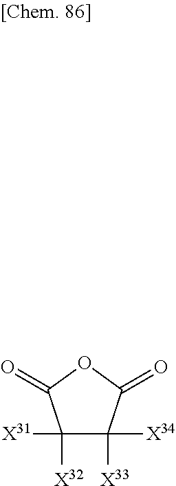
C1([X31])([X32])C([X33])([X34])C(=O)OC1=O
